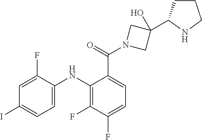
C1=C(F)C(NC2=C(F)C(F)=CC=C2C(=O)N2CC(O)(C3CCCN3)C2)=CC=C1I
